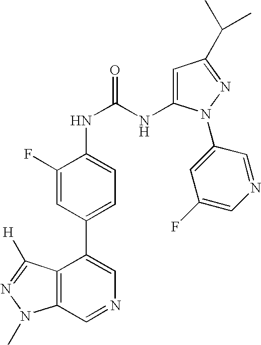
C12=C(C=NC=C1C1=CC=C(NC(NC3=CC(C(C)C)=NN3C3=CC(F)=CN=C3)=O)C(F)=C1)N(C)N=C2[H]
